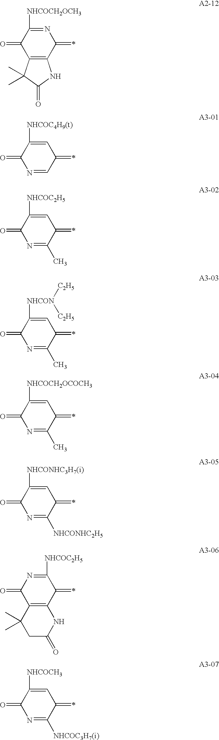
N1=C([NHCOCH2OCH3])C(=O)C2=C(C1=C)NC(=O)C2(C)C.C1=C([NHCOC4H9(t)])C(=O)N=CC1=C.C1=C([NHCOC2H5])C(=O)N=C(C)C1=C.C1=C([NHCON]([C2H5])[C2H5])C(=O)N=C(C)C1=C.C1=C([NHCOCH2OCOCH3])C(=O)N=C(C)C1=C.C1=C([NHCONHC3H7(i)])C(=O)N=C([NHCONHC2H5])C1=C.C1([NHCOC2H5])=NC(=O)C2=C(C1=C)NC(=O)CC2(C)C.C1=C([NHCOCH3])C(=O)N=C([NHCOC3H7(i)])C1=C
